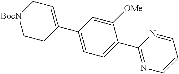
C1(C2=CC=C(C3=NC=CC=N3)C([OMe])=C2)=CC[BocN]CC1
